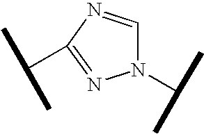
N1(C(C)C)C=NC(C(C)C)=N1
